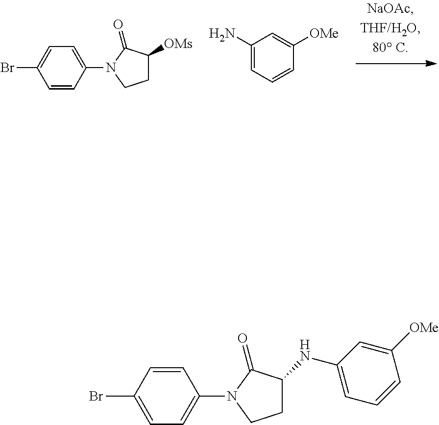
C1C([OMs])C(=O)N(C2=CC=C(Br)C=C2)C1.C1(N)=CC=CC([OMe])=C1.C1C(NC2=CC=CC([OMe])=C2)C(=O)N(C2=CC=C(Br)C=C2)C1
